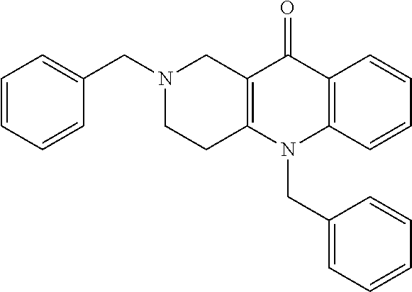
N1(CC2=CC=CC=C2)CCC2=C(C1)C(=O)C1=C(N2CC2=CC=CC=C2)C=CC=C1
